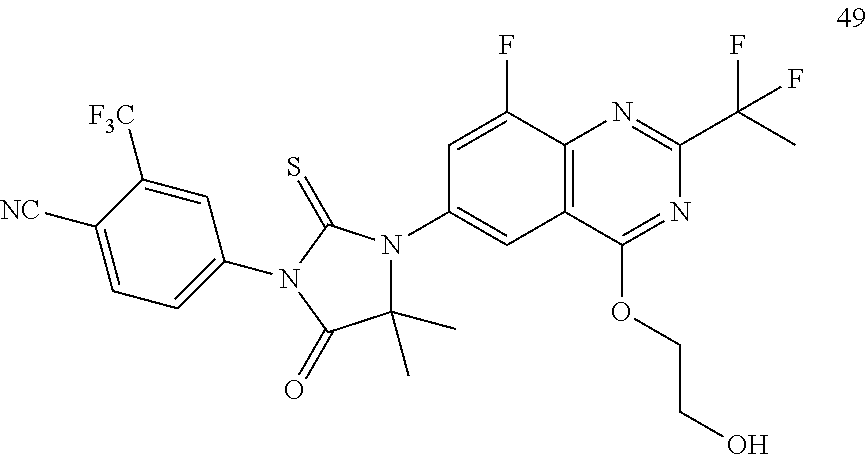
C1=C(F)C2=C(C=C1N1C(C)(C)C(=O)N(C3=CC=C([NC])C([F3C])=C3)C1=S)C(OCCO)=NC(C(F)(C)F)=N2
